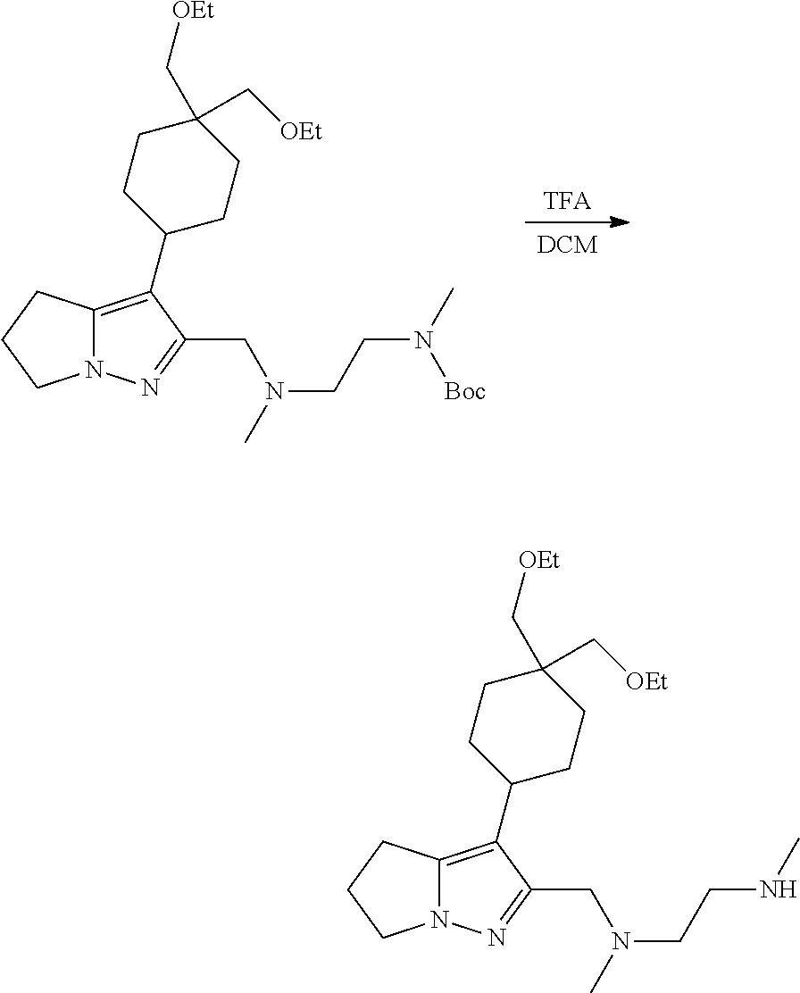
[TFA].[DCM].C12=C(C3CCC(C[OEt])(C[OEt])CC3)C(CN(CCN(C)[Boc])C)=NN1CCC2.C12=C(C3CCC(C[OEt])(C[OEt])CC3)C(CN(CCNC)C)=NN1CCC2
